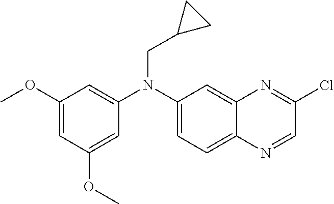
C1(OC)=CC(OC)=CC(N(C2=CC=C3C(=C2)N=C(Cl)C=N3)CC2CC2)=C1
